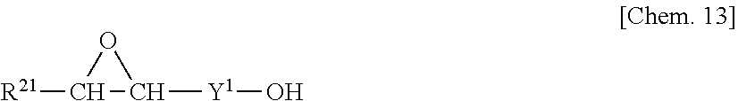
[R21]C1C([Y1]O)O1
